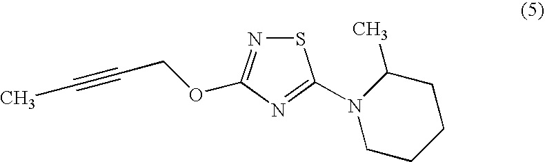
S1N=C(OCC#CC)N=C1N1C(C)CCCC1
